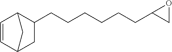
C1=CC2C(CCCCCCC3CO3)CC1C2
